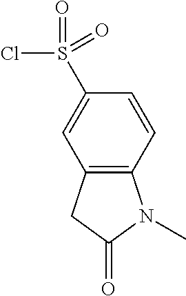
O=C1CC2=C(N1C)C=CC(S(Cl)(=O)=O)=C2
